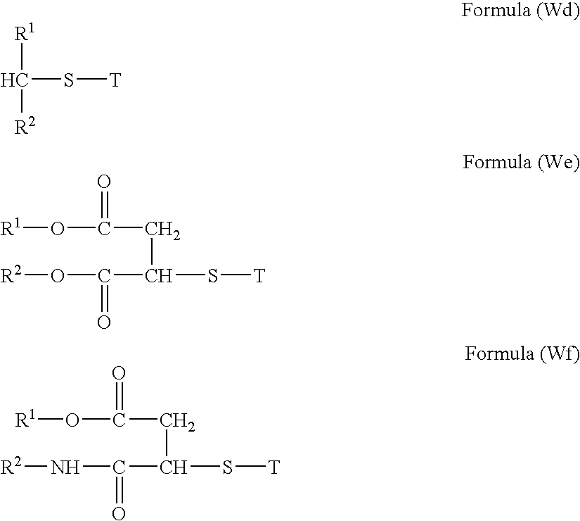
C(S[T])([R1])[R2].[R2]OC(C(S[T])CC(O[R1])=O)=O.N(C(C(S[T])CC(O[R1])=O)=O)[R2]
